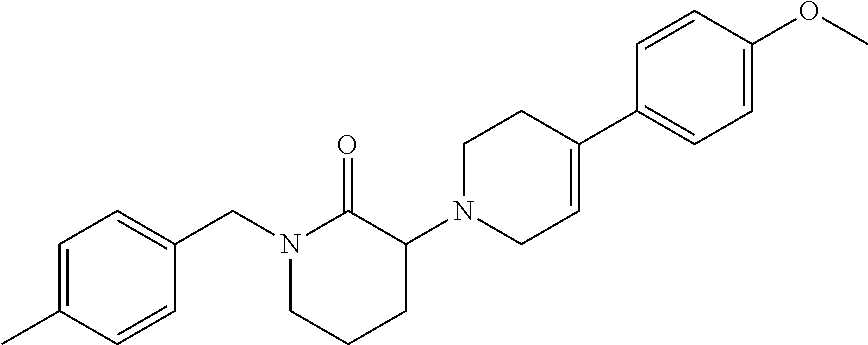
C1=C(C)C=CC(CN2CCCC(N3CC=C(C4=CC=C(OC)C=C4)CC3)C2=O)=C1
